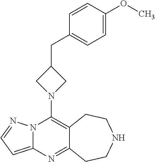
N12C(=CC=N1)N=C1C(=C2N2CC(CC3=CC=C(OC)C=C3)C2)CCNCC1
